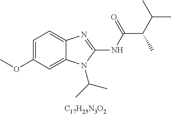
C1=C(OC)C=C2C(=C1)N=C(NC(C(C(C)C)C)=O)N2C(C)C
